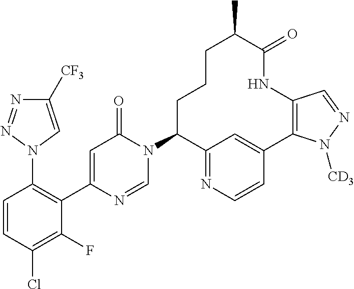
C1([CF3])=CN(C2=C(C3=CC(=O)N(C4C5=NC=CC(=C5)C5=C(C=NN5[CD3])NC(=O)C(C)CCC4)C=N3)C(F)=C(Cl)C=C2)N=N1
